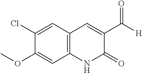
C1(Cl)=CC2=C(C=C1OC)NC(=O)C(C([H])=O)=C2
